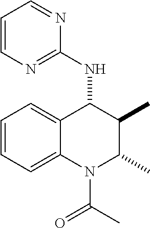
C1=CC=C2C(=C1)C(NC1=NC=CC=N1)C(C)C(C)N2C(C)=O
